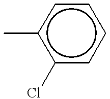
c1(C)c(Cl)cccc1
